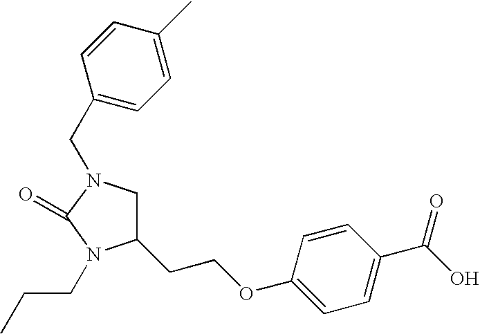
C1N(CC2=CC=C(C)C=C2)C(=O)N(CCC)C1CCOC1=CC=C(C(O)=O)C=C1
